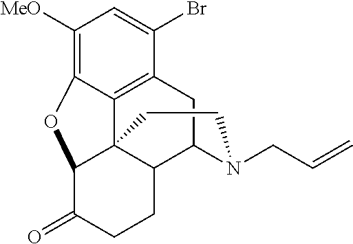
C1([MeO])=C2C3=C(C(Br)=C1)CC1C4C3(C(C(=O)CC4)O2)CCN1CC=C
